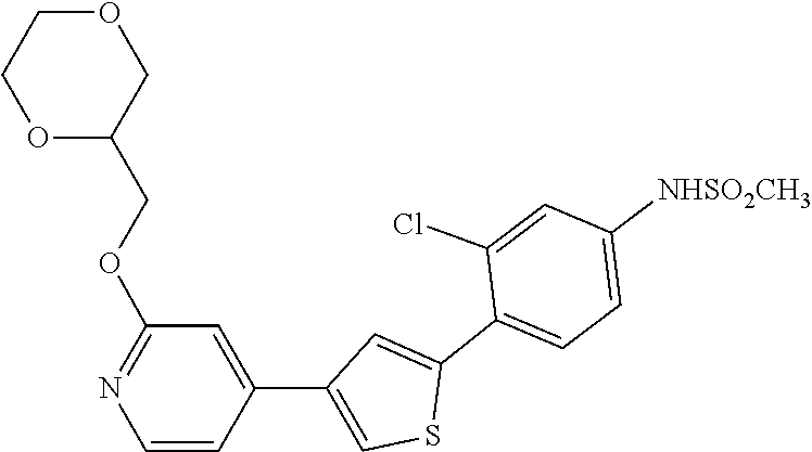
C1(C2=CC(C3=CC(OCC4OCCOC4)=NC=C3)=CS2)=CC=C([NHSO2CH3])C=C1Cl
